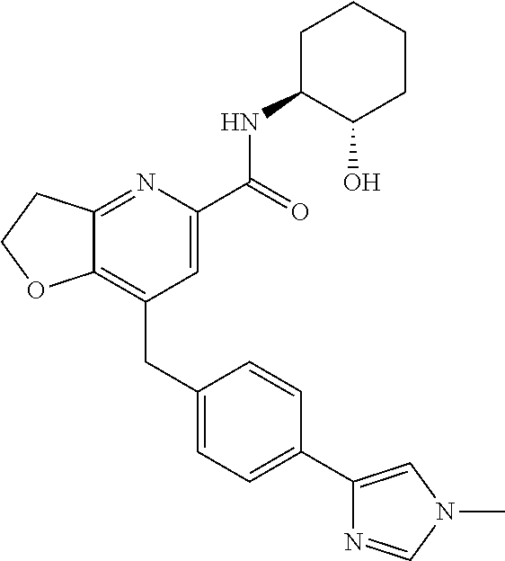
C12=C(CC3=CC=C(C4=CN(C)C=N4)C=C3)C=C(C(NC3C(O)CCCC3)=O)N=C1CCO2
